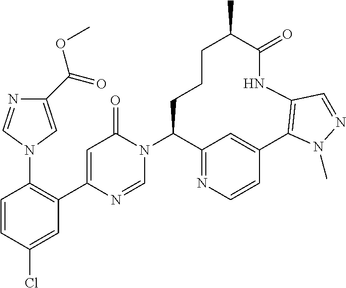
C1=CC(Cl)=CC(C2=CC(=O)N(C3C4=NC=CC(=C4)C4=C(NC(=O)C(C)CCC3)C=NN4C)C=N2)=C1N1C=C(C(=O)OC)N=C1
